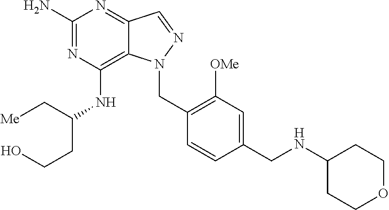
C1(N)=NC(NC(CCO)C[Me])=C2C(=N1)C=NN2CC1=C([OMe])C=C(CNC2CCOCC2)C=C1
